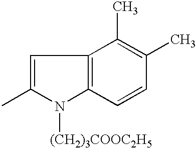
C1=C(C)N([(CH2)3COOC2H5])C2=C1C(C)=C(C)C=C2
